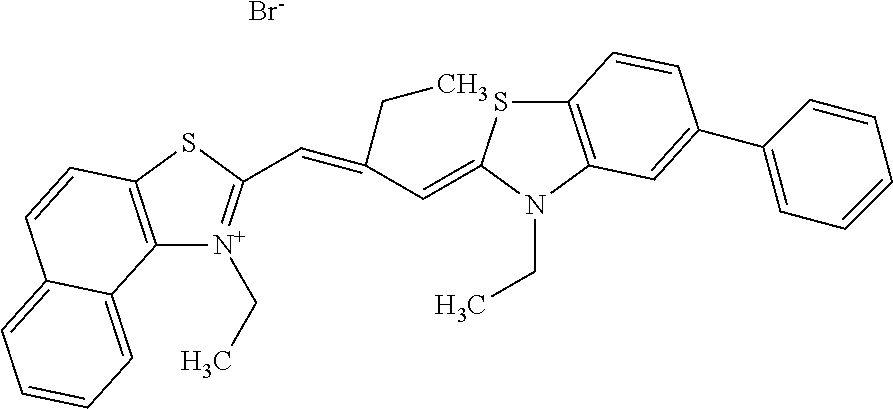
C12=C(SC(C=C(C=C3SC4=C(N3CC)C=C(C3=CC=CC=C3)C=C4)CC)=[N+]1CC)C=CC1=CC=CC=C21.[Br-]
